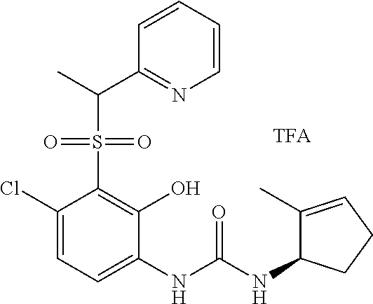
C1(Cl)=CC=C(NC(NC2C(C)=CCC2)=O)C(O)=C1S(=O)(=O)C(C)C1=NC=CC=C1
